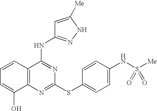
C1=CC2=C(C(O)=C1)N=C(SC1=CC=C(NS([Me])(=O)=O)C=C1)N=C2NC1=NNC([Me])=C1
